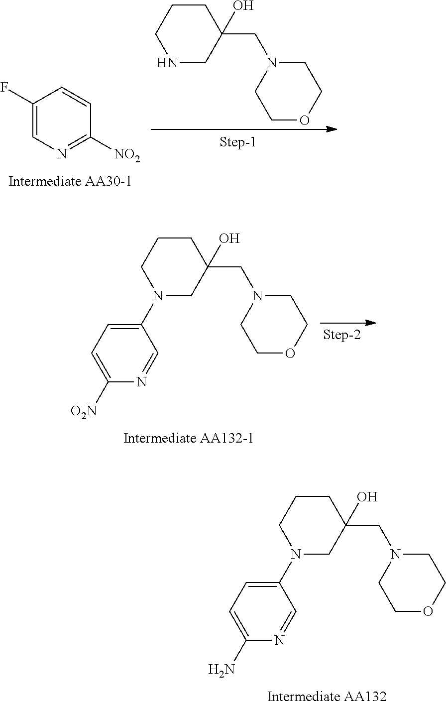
C1CCN(C2=CC=C(N)N=C2)CC1(CN1CCOCC1)O.C1(F)=CN=C([NO2])C=C1.C1CCNCC1(CN1CCOCC1)O.C1CCN(C2=CC=C([O2N])N=C2)CC1(CN1CCOCC1)O
